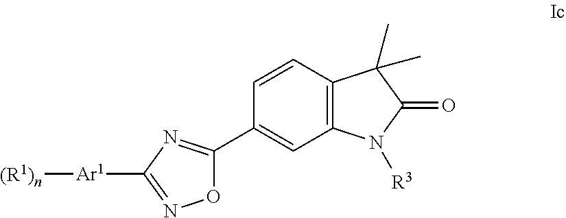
C1=CC2=C(C=C1C1=NC([Ar1][(R1)n])=NO1)N([R3])C(=O)C2(C)C
